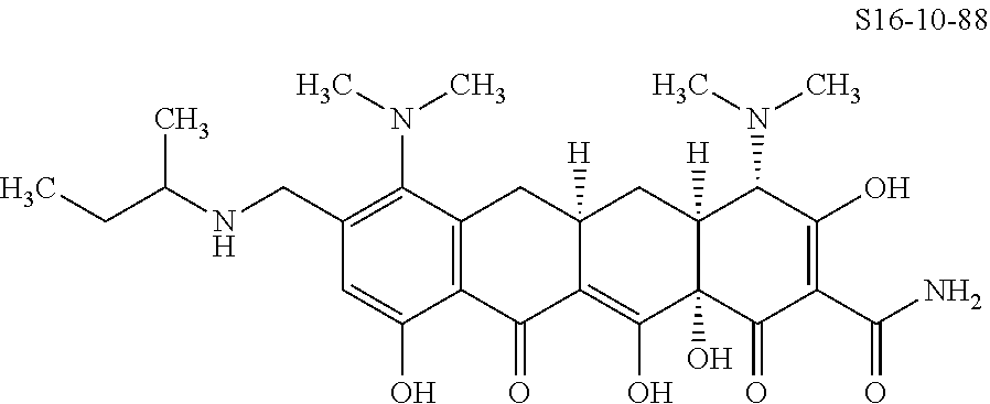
C12=C(C(N(C)C)=C(CNC(C)CC)C=C1O)CC1([H])C(=C(O)C3(O)C([H])(C1)C(N(C)C)C(O)=C(C(=O)N)C3=O)C2=O
